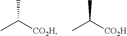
CC([CO2H])C.CC([CO2H])C
